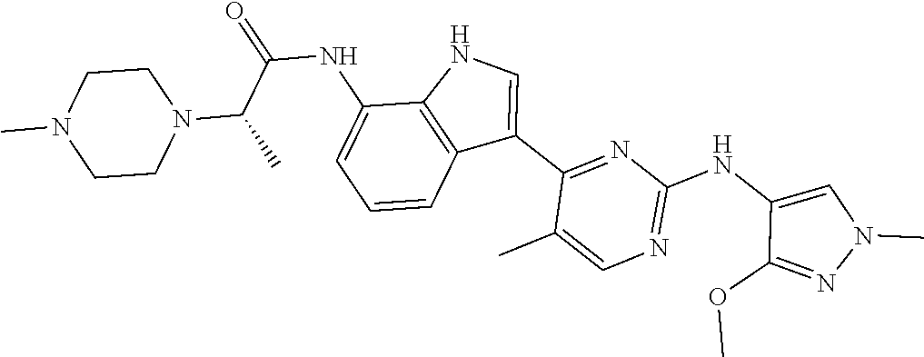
N1=C(NC2=CN(C)N=C2OC)N=C(C2=CNC3=C2C=CC=C3NC(=O)C(C)N2CCN(C)CC2)C(C)=C1
